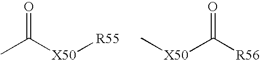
CC([X50][R55])=O.[R56]C([X50]C)=O
